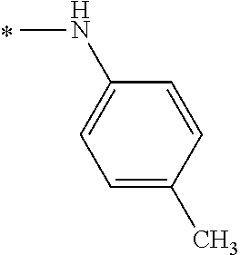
C1(NC)=CC=C(C)C=C1
